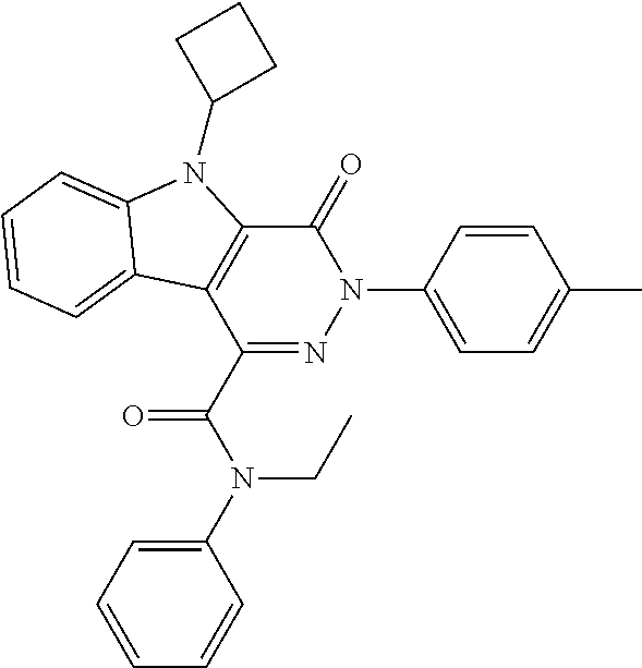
C1=CC(N2C(=O)C3=C(C(C(N(C4=CC=CC=C4)CC)=O)=N2)C2=CC=CC=C2N3C2CCC2)=CC=C1C
